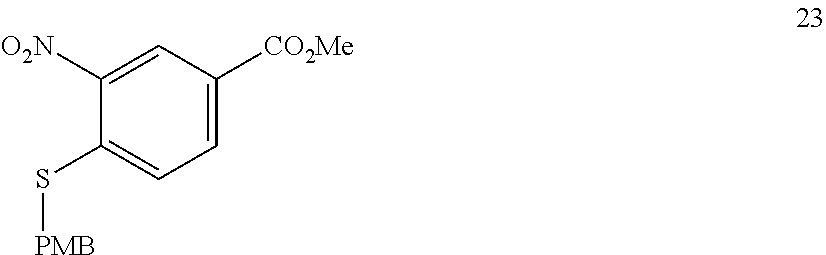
[O2N]C1=CC([CO2Me])=CC=C1S[PMB]
